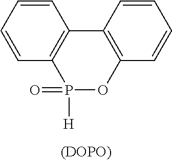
C1=CC2=C(C=C1)P(=O)([H])OC1=C2C=CC=C1.[(DOPO)]
